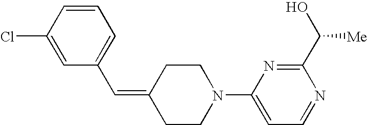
C1(=CC2=CC=CC(Cl)=C2)CCN(C2=CC=NC(C(O)[Me])=N2)CC1
